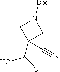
OC(C1(C#N)CN([Boc])C1)=O
